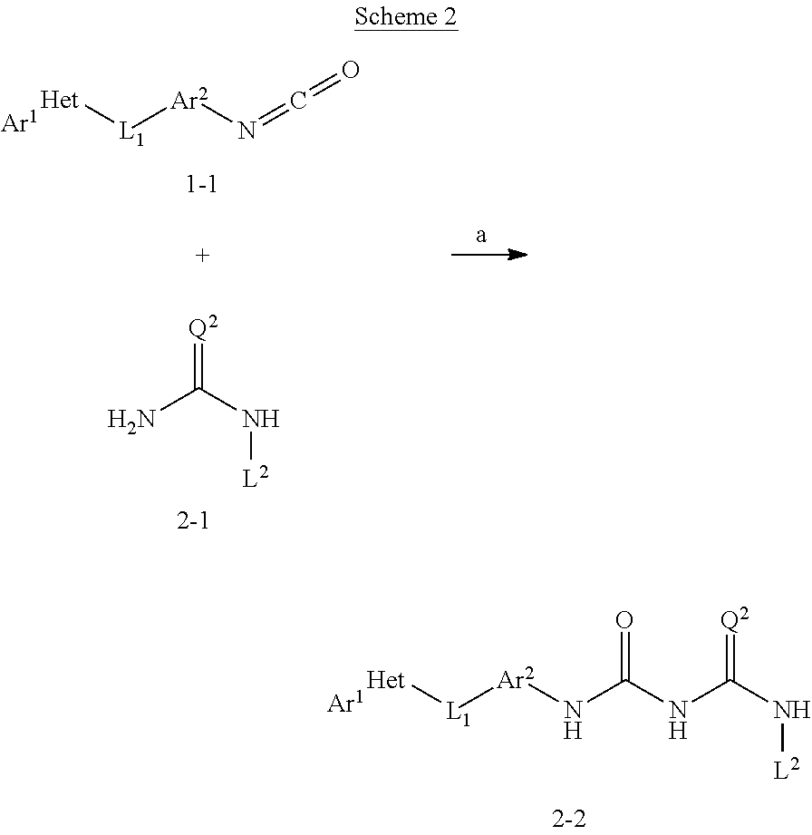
[Het][L1][Ar2]NC(NC(N[L2])=[Q2])=O.[Het][L1][Ar2]N=C=O.[Q2]=C(N[L2])N
